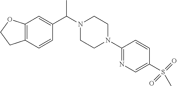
C12=C(C=CC(C(N3CCN(C4=NC=C(S(C)(=O)=O)C=C4)CC3)C)=C1)CCO2
